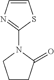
C1=CN=C(N2C(=O)CCC2)S1
